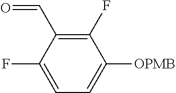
C1(F)=C(C=O)C(F)=CC=C1[OPMB]
